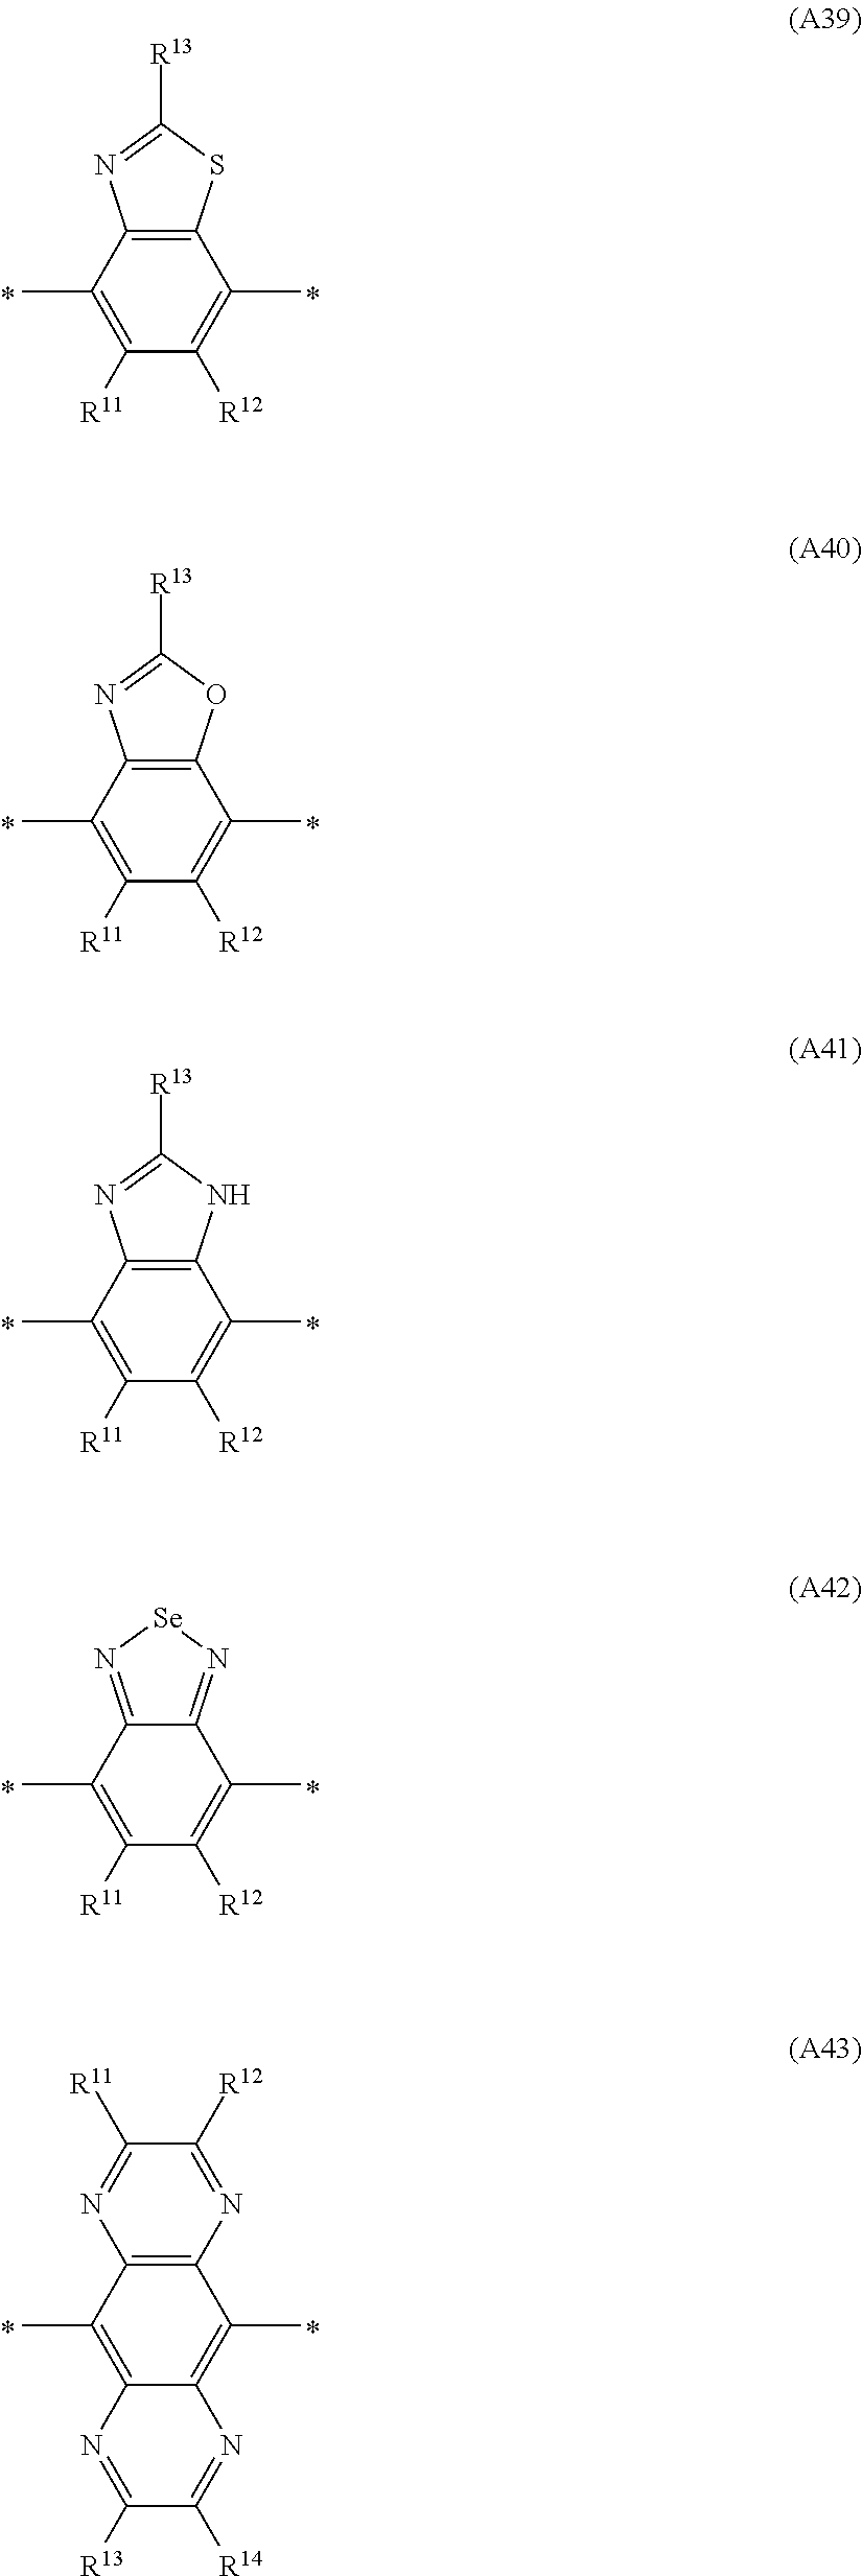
C12=C(SC([R13])=N1)C(C)=C([R12])C([R11])=C2C.C12=C(OC([R13])=N1)C(C)=C([R12])C([R11])=C2C.C12=C(NC([R13])=N1)C(C)=C([R12])C([R11])=C2C.C12=N[Se]N=C1C(C)=C([R12])C([R11])=C2C.C12=C(C(C)=C3C(=C1C)N=C([R13])C([R14])=N3)N=C([R12])C([R11])=N2
